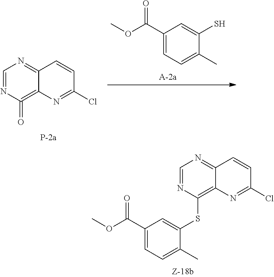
C1(C(OC)=O)=CC=C(C)C(SC2=C3C(=NC=N2)C=CC(Cl)=N3)=C1.C12=NC=NC(=O)=C1N=C(Cl)C=C2.C1(C(OC)=O)=CC=C(C)C(S)=C1
